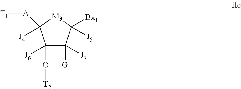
C1(O[T2])([J6])C([G])([J7])C([Bx1])([J5])[M3]C1([J4])[A][T1]
